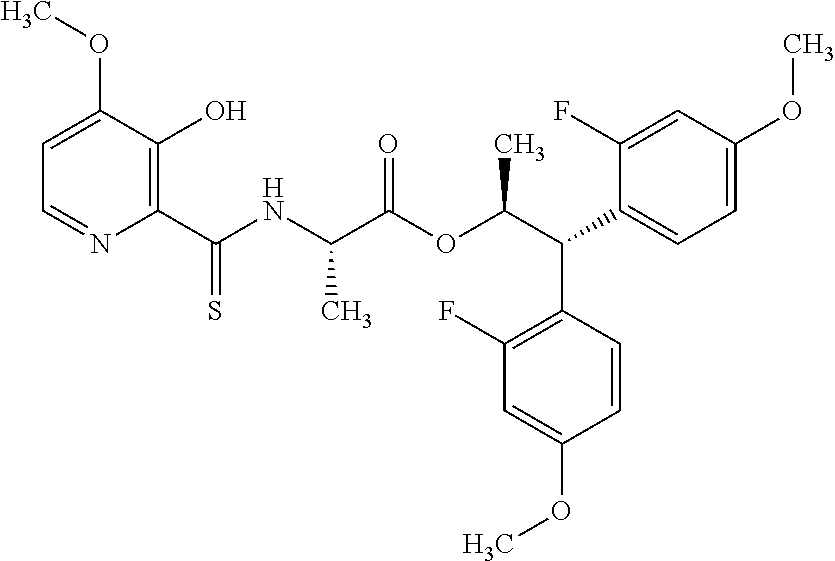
C1=C(OC)C(O)=C(C(NC(C(OC(C(C2=CC=C(OC)C=C2F)C2=C(F)C=C(OC)C=C2)C)=O)C)=S)N=C1
